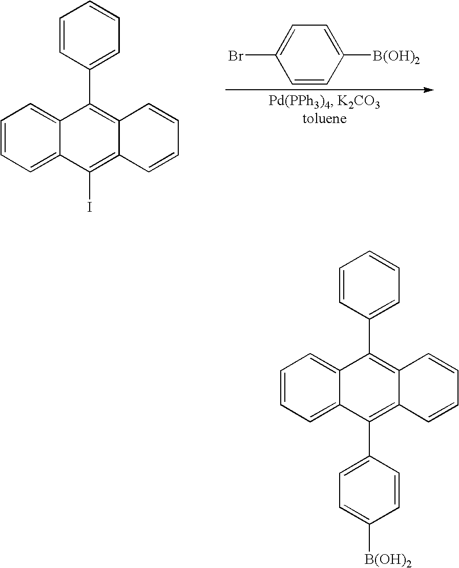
[B(OH)2]C1=CC=C(Br)C=C1.C1=CC(C2=C3C(=C(I)C4=CC=CC=C42)C=CC=C3)=CC=C1.C1=CC(C2=C3C(=C(C4=CC=C([B(OH)2])C=C4)C4=CC=CC=C42)C=CC=C3)=CC=C1
